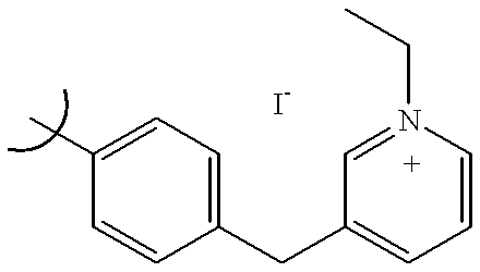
C1(C)=CC=C(CC2=CC=CN(CC)=C2)C=C1
